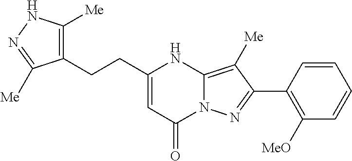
[Me]C1=C2N(N=C1C1=C([MeO])C=CC=C1)C(=O)C=C(CCC1=C([Me])NN=C1[Me])N2
